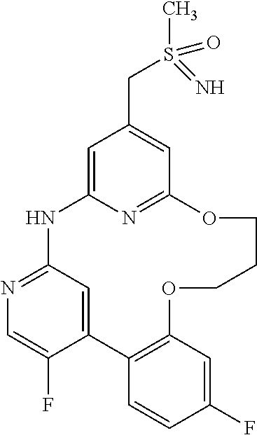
C12=CC(=NC=C1F)NC1=CC(CS(C)(=O)=N)=CC(=N1)OCCCOC1=C2C=CC(F)=C1
